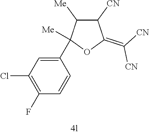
C1([CN])C([Me])C(C2=CC(Cl)=C(F)C=C2)([Me])OC1=C([CN])[CN]
